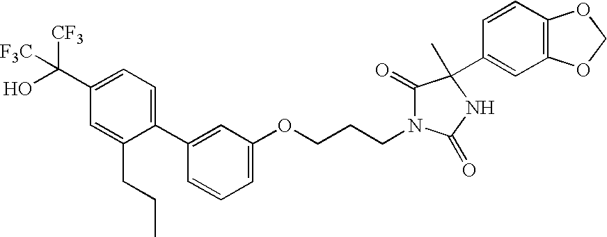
OC(C1=CC=C(C2=CC(OCCCN3C(=O)C(C)(C4=CC5=C(C=C4)OCO5)NC3=O)=CC=C2)C(CCC)=C1)([CF3])[F3C]
